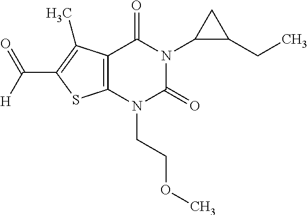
C12=C(N(CCOC)C(=O)N(C3C(CC)C3)C1=O)SC(C([H])=O)=C2C
